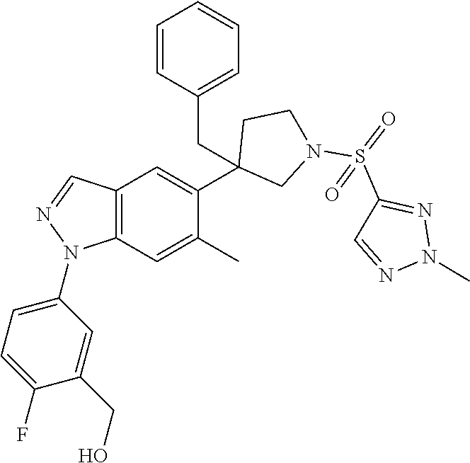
C12=C(C=C(C)C(C3(CC4=CC=CC=C4)CN(S(=O)(C4=NN(C)N=C4)=O)CC3)=C1)N(C1=CC=C(F)C(CO)=C1)N=C2
